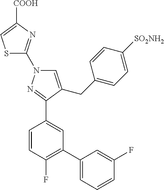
S1C(N2C=C(CC3=CC=C([SO2NH2])C=C3)C(C3=CC(C4=CC=CC(F)=C4)=C(F)C=C3)=N2)=NC([COOH])=C1
